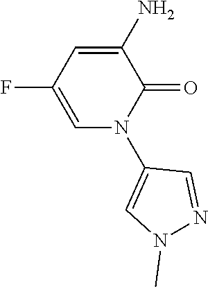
C1=C(N)C(=O)N(C2=CN(C)N=C2)C=C1F
